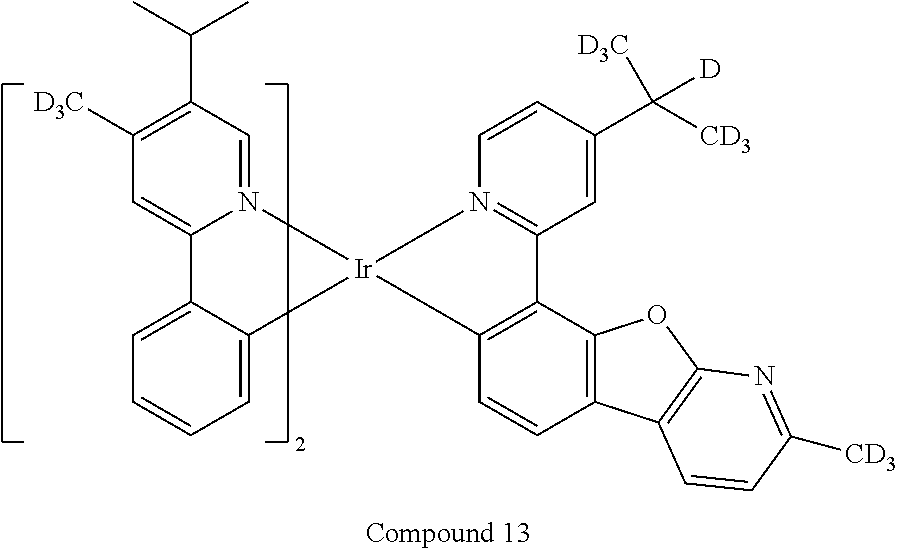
C1([D3C])=C(C(C)C)C=N2C(=C1)C1=CC=CC=C1[Ir]21N2=C(C=C(C([D3C])([CD3])[D])C=C2)C2=C1C=CC1=C2OC2=C1C=CC([CD3])=N2
